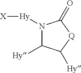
N1([Hy][X])C([Hy])C([Hy])[Q]C1=O
